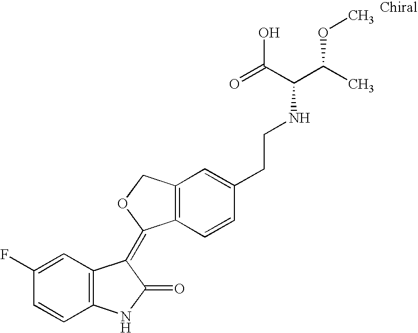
C1=C(F)C=CC2=C1C(=C1C3=C(CO1)C=C(CCNC(C(C)OC)C(O)=O)C=C3)C(=O)N2
